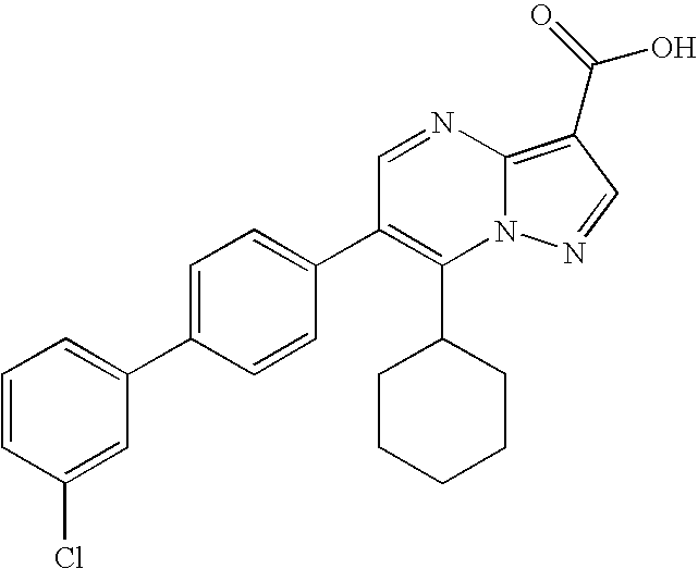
C1(C2CCCCC2)=C(C2=CC=C(C3=CC=CC(Cl)=C3)C=C2)C=NC2=C(C(O)=O)C=NN12
